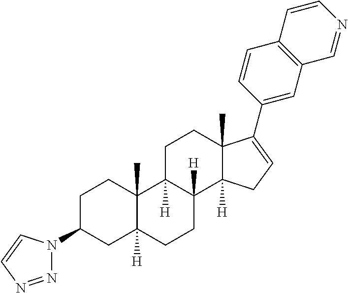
C1C(N2N=NC=C2)CC2([H])C(C)(C1)C1([H])C([H])(CC2)C2([H])C(C)(CC1)C(C1=CC3=C(C=C1)C=CN=C3)=CC2
